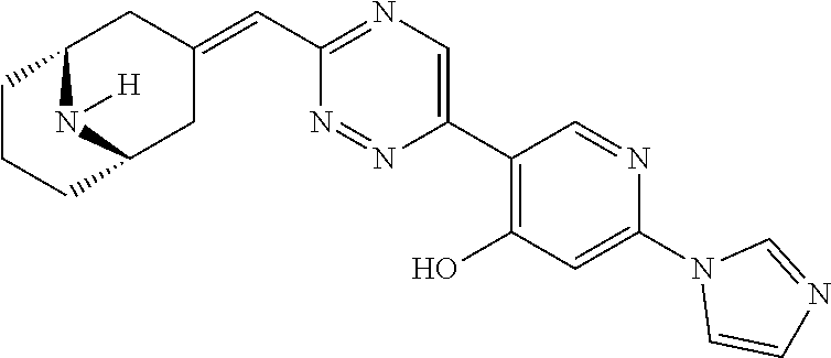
C12N([H])C(CC(=CC3=NC=C(C4=C(O)C=C(N5C=CN=C5)N=C4)N=N3)C1)CCC2
